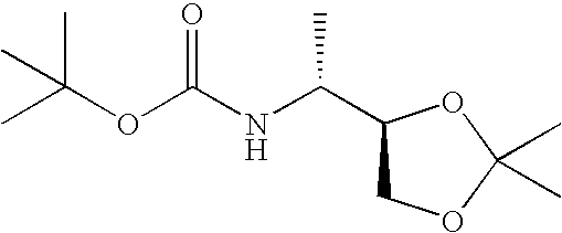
C1(C(NC(OC(C)(C)C)=O)C)COC(C)(C)O1
